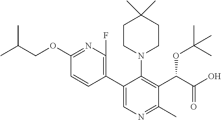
C1(OCC(C)C)=NC(F)=C(C2=CN=C(C)C(C(C(O)=O)OC(C)(C)C)=C2N2CCC(C)(C)CC2)C=C1
